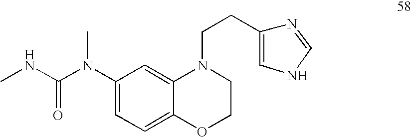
C1=C(N(C(NC)=O)C)C=C2C(=C1)OCCN2CCC1=CNC=N1
